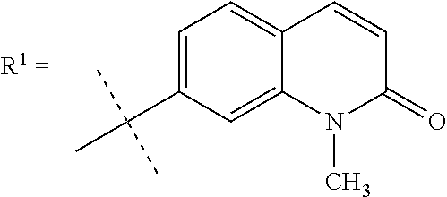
C1=C(C(C)(C)C)C=C2C(=C1)C=CC(=O)N2C
